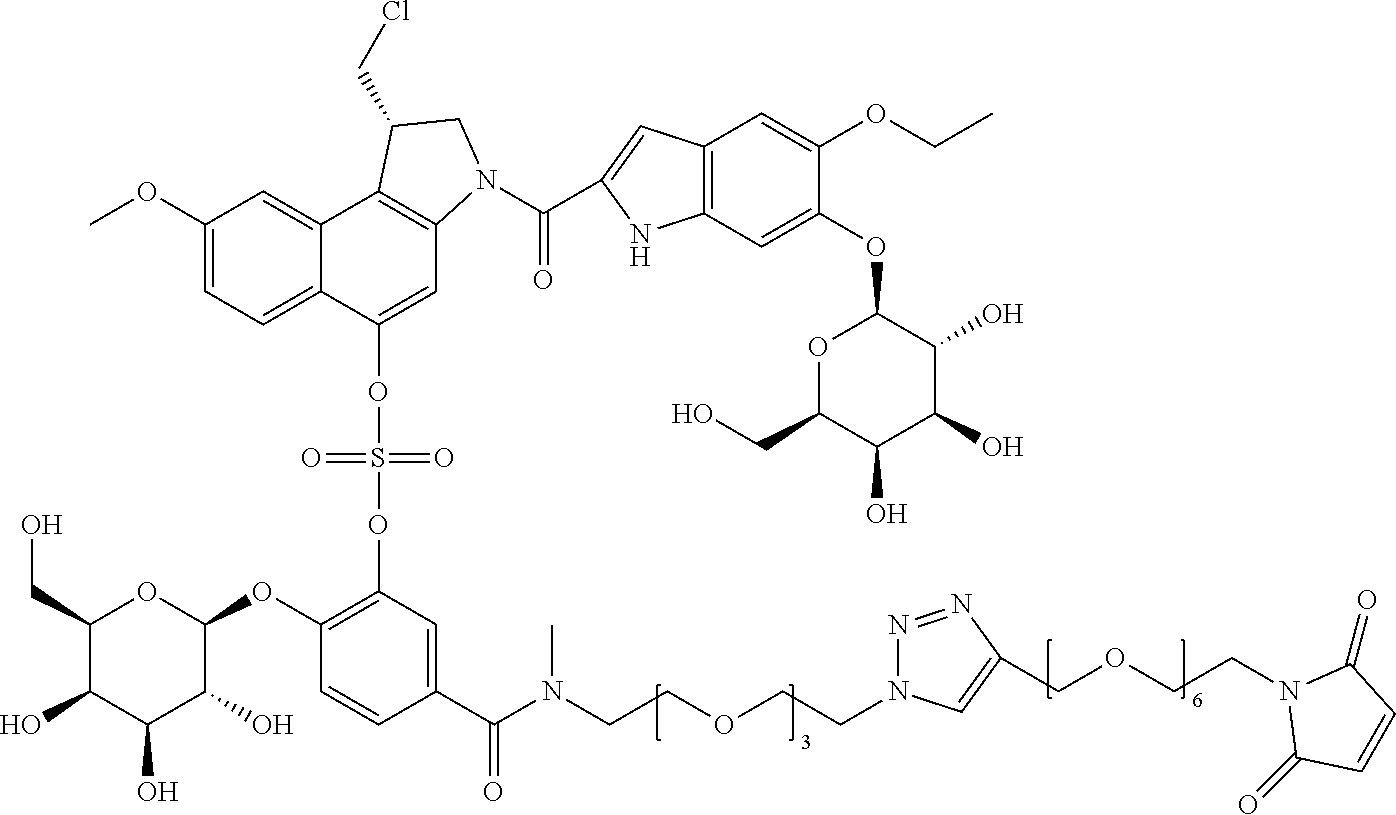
C1(CO)C(O)C(O)C(O)C(OC2=C(OS(=O)(=O)OC3=CC4=C(C5=CC(OC)=CC=C35)C(CCl)CN4C(=O)C3=CC4=C(C=C(OC5OC(CO)C(O)C(O)C5O)C(OCC)=C4)N3)C=C(C(N(CCOCCN3N=NC(COCCN4C(=O)C=CC4=O)=C3)C)=O)C=C2)O1
